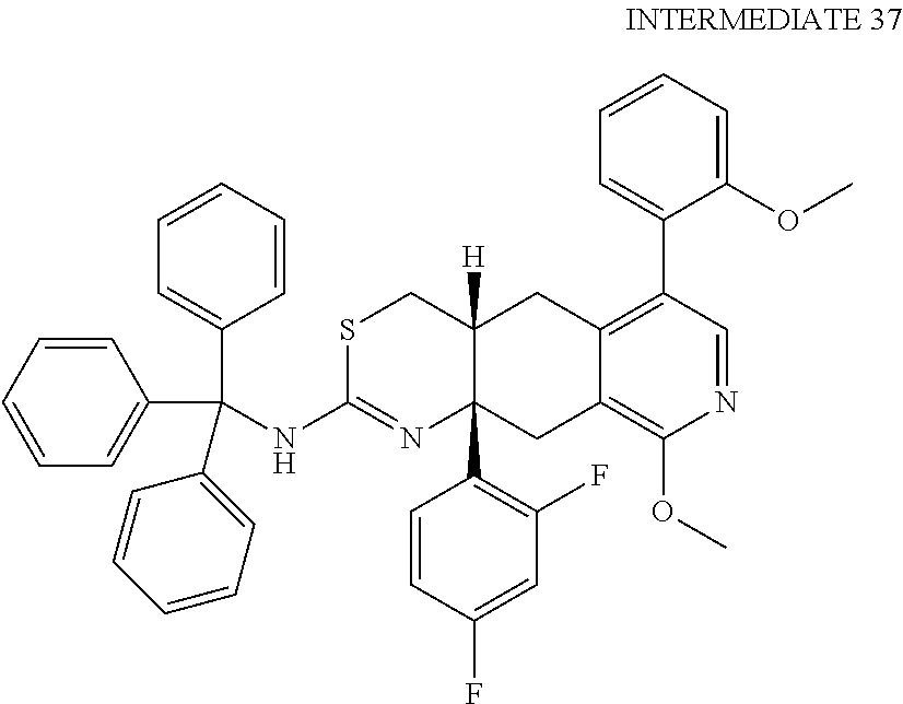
S1C(NC(C2=CC=CC=C2)(C2=CC=CC=C2)C2=CC=CC=C2)=NC2(C3=C(F)C=C(F)C=C3)C([H])(C1)CC1=C(C3=CC=CC=C3OC)C=NC(OC)=C1C2
